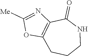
C1CCNC(=O)C2=C1OC([Me])=N2
